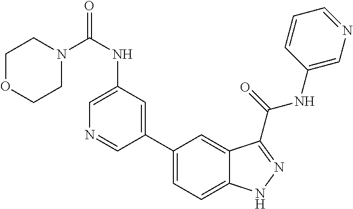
C1(NC(N2CCOCC2)=O)=CN=CC(C2=CC=C3C(=C2)C(C(NC2=CN=CC=C2)=O)=NN3)=C1
